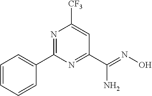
N1=C(C2=CC=CC=C2)N=C(C(=NO)N)C=C1[CF3]
